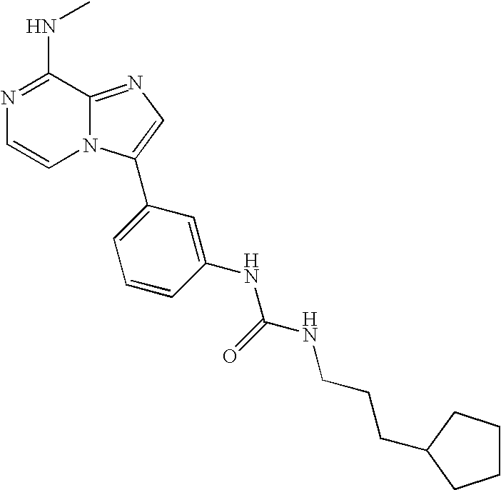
N1=C(NC)C2=NC=C(C3=CC=CC(NC(NCCCC4CCCC4)=O)=C3)N2C=C1
